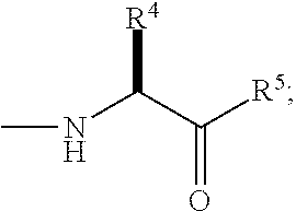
CNC([R4])C(=O)[R5]
